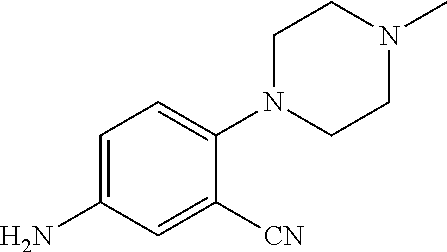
C1=C(N)C=C([CN])C(N2CCN(C)CC2)=C1
